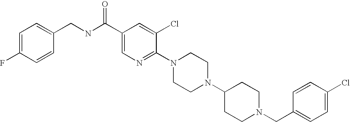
C1(Cl)=CC=C(CN2CCC(N3CCN(C4=NC=C(C(NCC5=CC=C(F)C=C5)=O)C=C4Cl)CC3)CC2)C=C1
